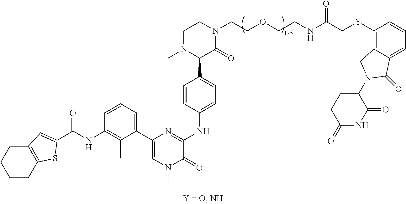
N1(C)C(C2=CC=C(NC3=NC(C4=CC=CC(NC(=O)C5=CC6=C(CCCC6)S5)=C4C)=CN(C)C3=O)C=C2)C(=O)N(CCOCCNC(C[Y]C2=C3C(=CC=C2)C(=O)N(C2CCC(=O)NC2=O)C3)=O)CC1
